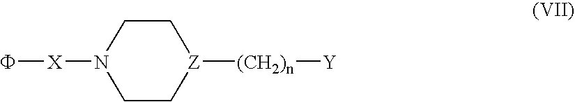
N1([X]F)CC[Z]([(CH2)n][Y])CC1
